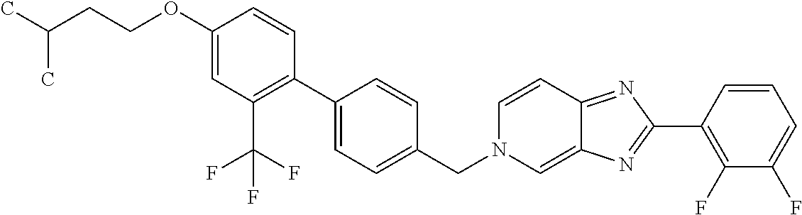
C1(OCCC(C)C)=CC(C(F)(F)F)=C(C2=CC=C(CN3C=C4C(=NC(C5=C(F)C(F)=CC=C5)=N4)C=C3)C=C2)C=C1
